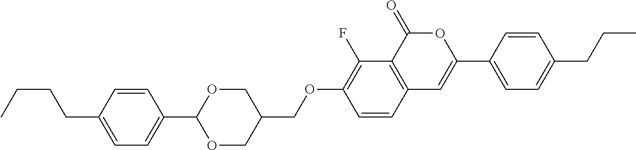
C12=C(C(=O)OC(C3=CC=C(CCC)C=C3)=C1)C(F)=C(OCC1COC(C3=CC=C(CCCC)C=C3)OC1)C=C2
